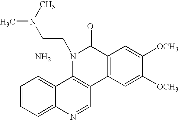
C1=CC=C2C(=C1N)C1=C(C=N2)C2=C(C(=O)N1CCN(C)C)C=C([OCH3])C([OCH3])=C2
